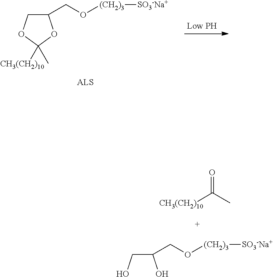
C1(CO[(CH2)3][SO3-Na+])COC(C)([CH3(CH2)10])O1.C([CH3(CH2)10])(C)=O.C(CO)(O)CO[(CH2)3][SO3-Na+]
